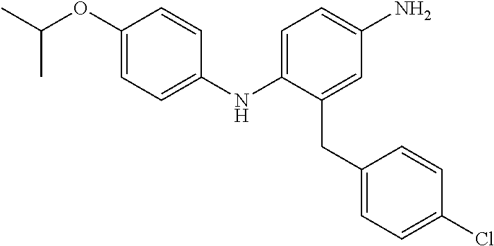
C1=CC(NC2=CC=C(N)C=C2CC2=CC=C(Cl)C=C2)=CC=C1OC(C)C
